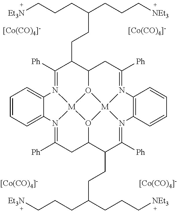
[[Co(CO)4]-].C1([Ph])=N2[M]34O5C(C1CCC(CCC[NEt3])CCC[Et3N])CC([Ph])=N1[M]56O3C(CC([Ph])=N4C3=CC=CC=C23)C(CCC(CCC[NEt3])CCC[Et3N])C([Ph])=N6C2=C1C=CC=C2.[[Co(CO)4]-].[[Co(CO)4]-].[[Co(CO)4]-]
